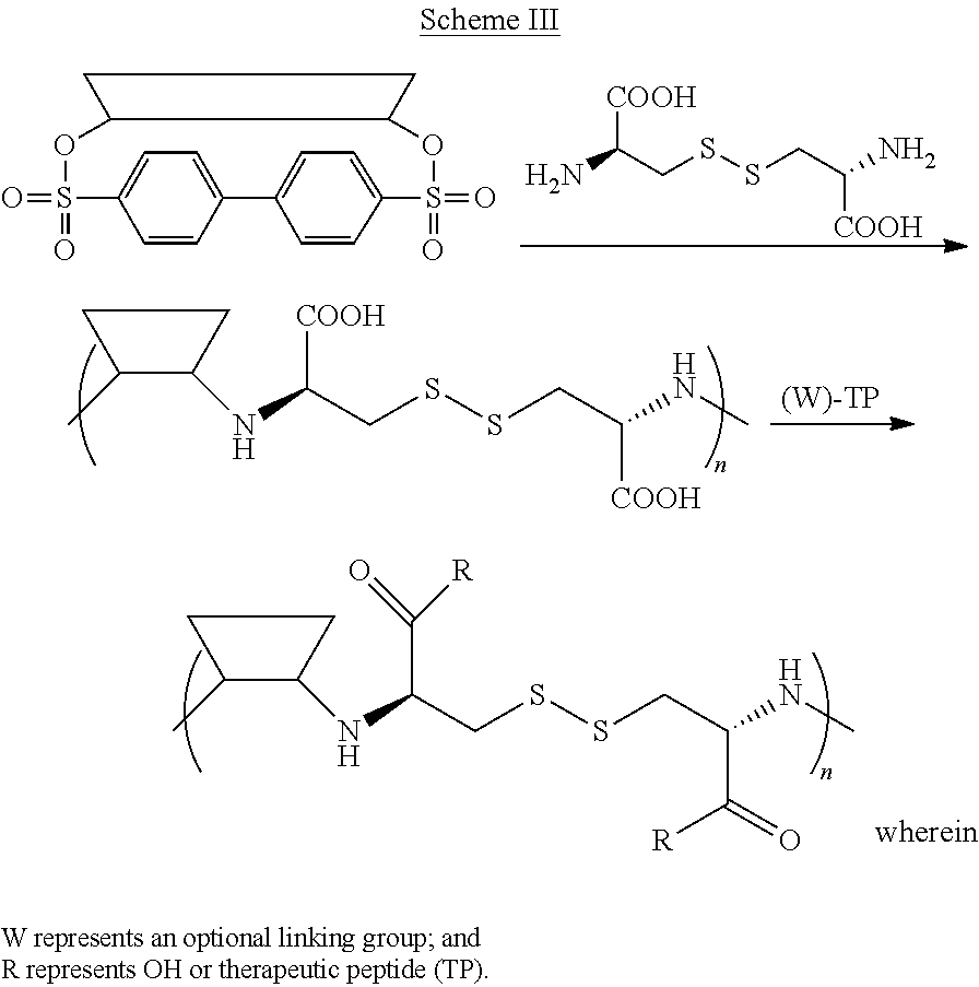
C1CC(NC(CSSCC(NC)C(=O)[R])C(=O)[R])C(C)C1.C1C2OS(=O)(=O)C3=CC=C(C4=CC=C(S(=O)(=O)OC2CC1)C=C4)C=C3.NC(CSSCC([COOH])N)[COOH].C1CC(NC(CSSCC(NC)[COOH])[COOH])C(C)C1.[(W)-TP]
